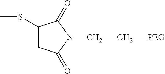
C1C(SC)C(=O)N(CC[PEG])C1=O
